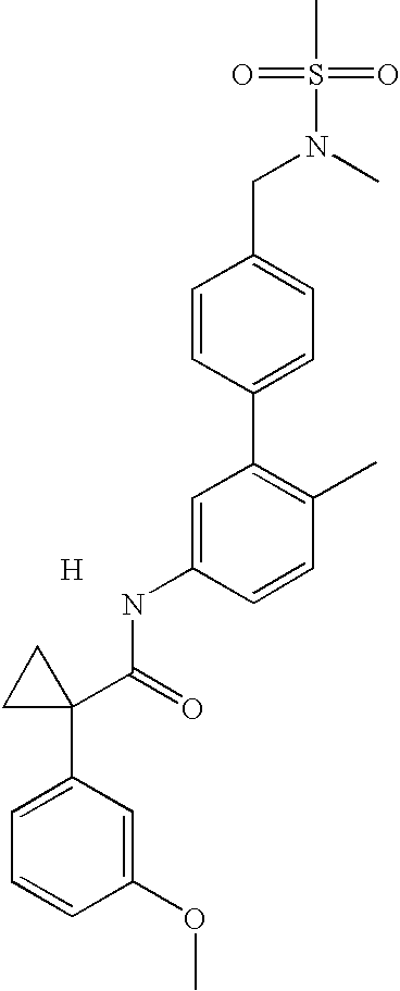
[H].C1=C(NC(C2(C3=CC=CC(OC)=C3)CC2)=O)C=CC(C)=C1C1=CC=C(CN(S(=O)(=O)C)C)C=C1
